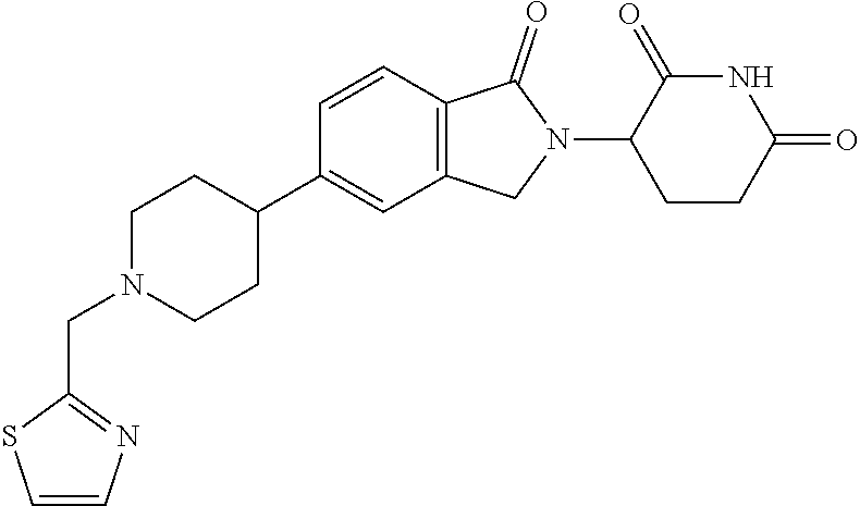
C1N(CC2=NC=CS2)CCC(C2=CC3=C(C=C2)C(=O)N(C2CCC(=O)NC2=O)C3)C1
